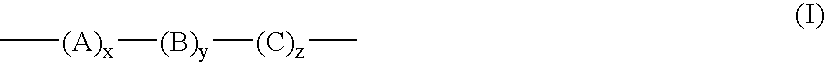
C[(A)x][(B)y][(C)z]C
